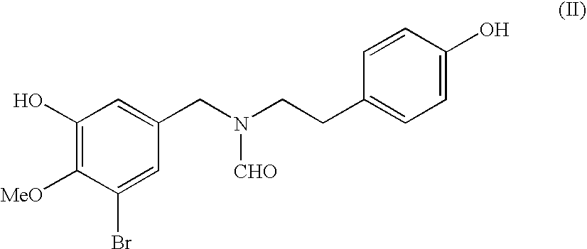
C1(O)=C([MeO])C(Br)=CC(CN(CCC2=CC=C(O)C=C2)[CHO])=C1
